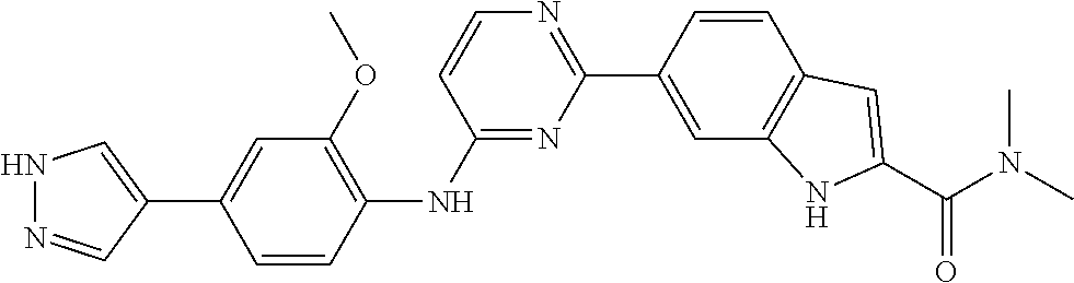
C1(C2=CC3=C(C=C2)C=C(C(N(C)C)=O)N3)=NC=CC(NC2=C(OC)C=C(C3=CNN=C3)C=C2)=N1
